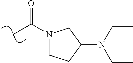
O=C(N1CCC(N(CC)CC)C1)C
